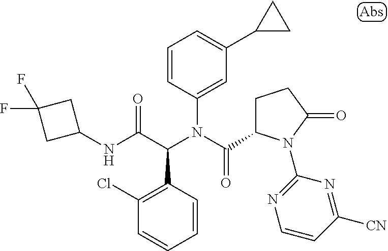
C1=CC(C(C(NC2CC(F)(F)C2)=O)N(C(=O)C2CCC(=O)N2C2=NC=CC([CN])=N2)C2=CC(C3CC3)=CC=C2)=C(Cl)C=C1
